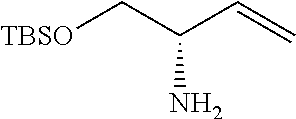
NC(C[TBSO])C=C
